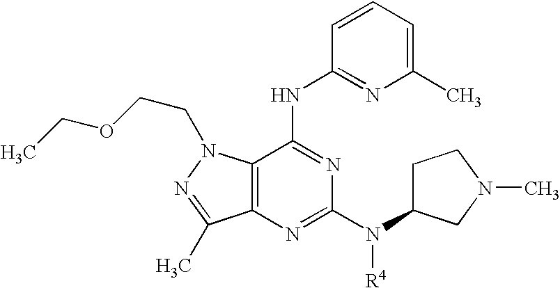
C12=C(N=C(N([R4])C3CCN(C)C3)N=C1NC1=NC(C)=CC=C1)C(C)=NN2CCOCC
